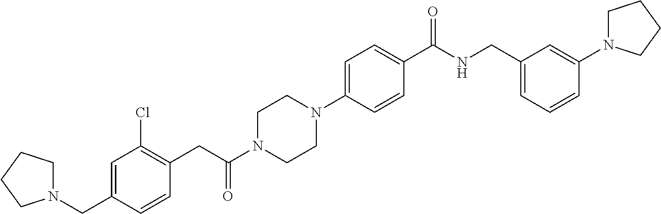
N1(CC2=CC(Cl)=C(CC(N3CCN(C4=CC=C(C(NCC5=CC=CC(N6CCCC6)=C5)=O)C=C4)CC3)=O)C=C2)CCCC1
